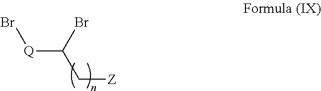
Br[Q]C(C[Z])Br
